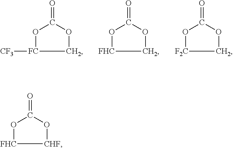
O=C1OC[FC]([CF3])O1.O=C1OC[FHC]O1.O=C1OC[F2C]O1.O=C1O[CHF][FHC]O1
